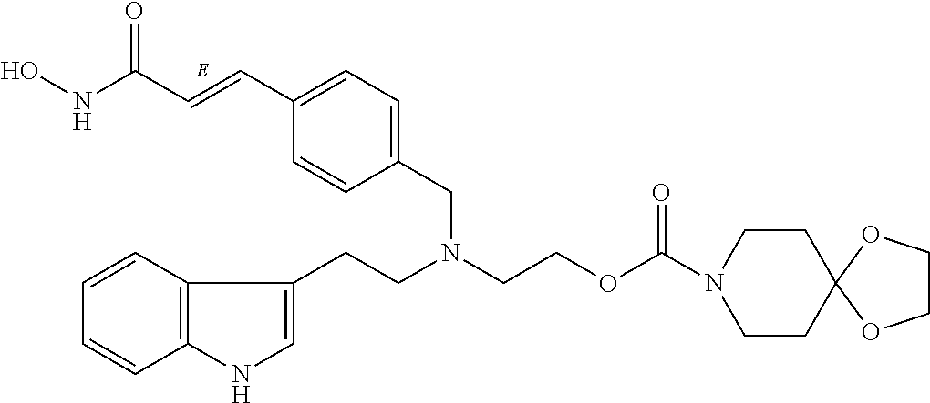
ONC(C=CC1=CC=C(CN(CCOC(N2CCC3(CC2)OCCO3)=O)CCC2=CNC3=C2C=CC=C3)C=C1)=O
